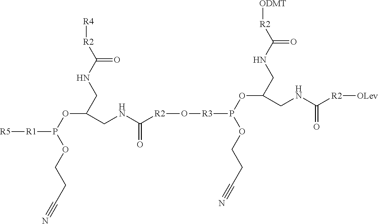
[R4][R2]C(NCC(OP([R1][R5])OCCC#N)CNC([R2]O[R3]P(OCCC#N)OC(CNC([R2][ODMT])=O)CNC([R2][OLev])=O)=O)=O
